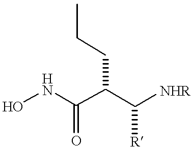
ONC(C(C([NHR])[R])CCC)=O
